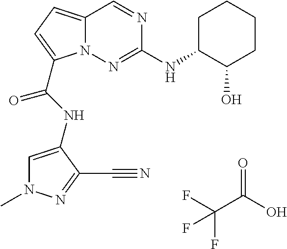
O=C(O)C(F)(F)F.N1=CC2=CC=C(C(NC3=CN(C)N=C3C#N)=O)N2N=C1NC1C(O)CCCC1
